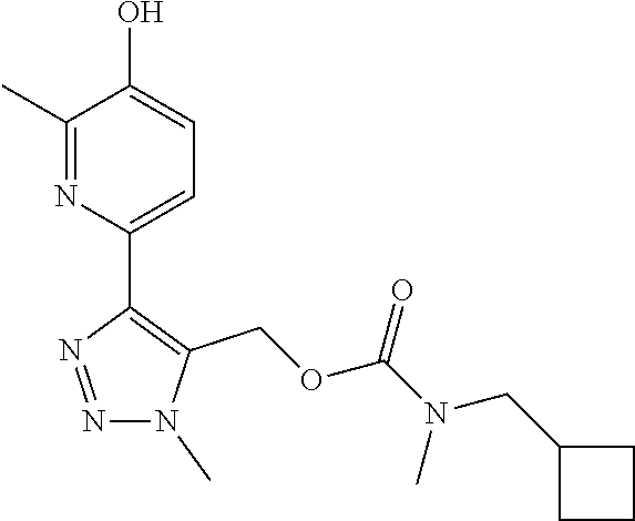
N1=C(C)C(O)=CC=C1C1=C(COC(N(C)CC2CCC2)=O)N(C)N=N1
